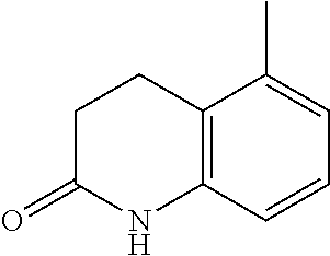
C1CC(=O)NC2=C1C(C)=CC=C2
